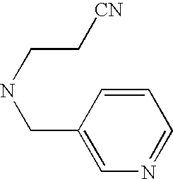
C1=C(CNCC[CN])C=CC=N1
